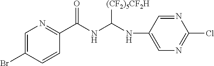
C1=C(Br)C=CC(C(NC(NC2=CN=C(Cl)N=C2)[(CF2)5CF2H])=O)=N1
